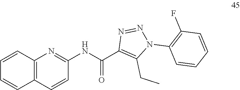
C1(NC(C2=C(CC)N(C3=C(F)C=CC=C3)N=N2)=O)=NC2=C(C=C1)C=CC=C2
